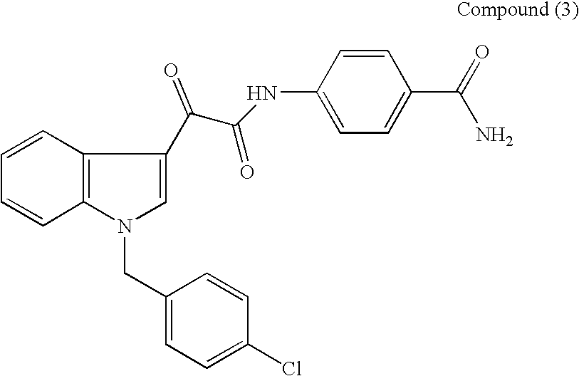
C1=CC2=C(C=C1)N(CC1=CC=C(Cl)C=C1)C=C2C(C(NC1=CC=C(C(=O)N)C=C1)=O)=O
